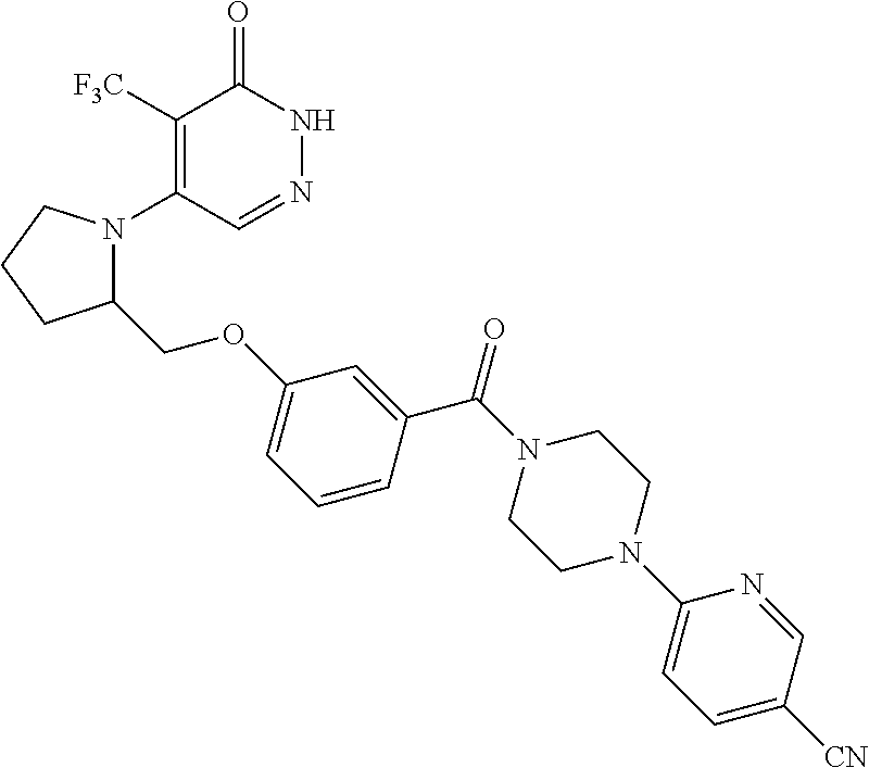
C1([F3C])=C(N2C(COC3=CC=CC(C(N4CCN(C5=CC=C([CN])C=N5)CC4)=O)=C3)CCC2)C=NNC1=O
